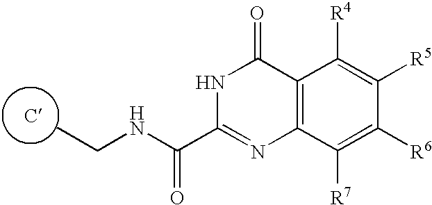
C12=C(C([R7])=C([R6])C([R5])=C1[R4])N=C(C(NCC)=O)NC2=O
